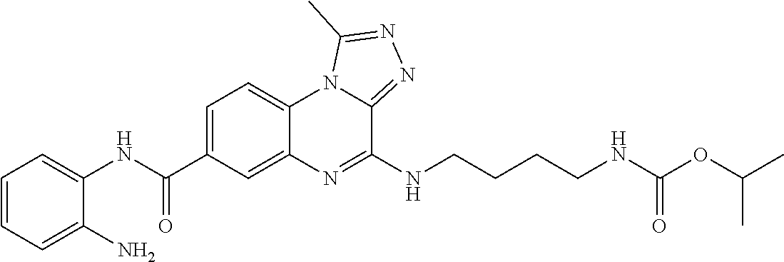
C1=C(C(NC2=CC=CC=C2N)=O)C=C2C(=C1)N1C(=NN=C1C)C(NCCCCNC(OC(C)C)=O)=N2
